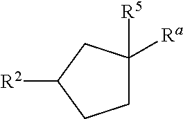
C1C([Ra])([R5])CC([R2])C1
